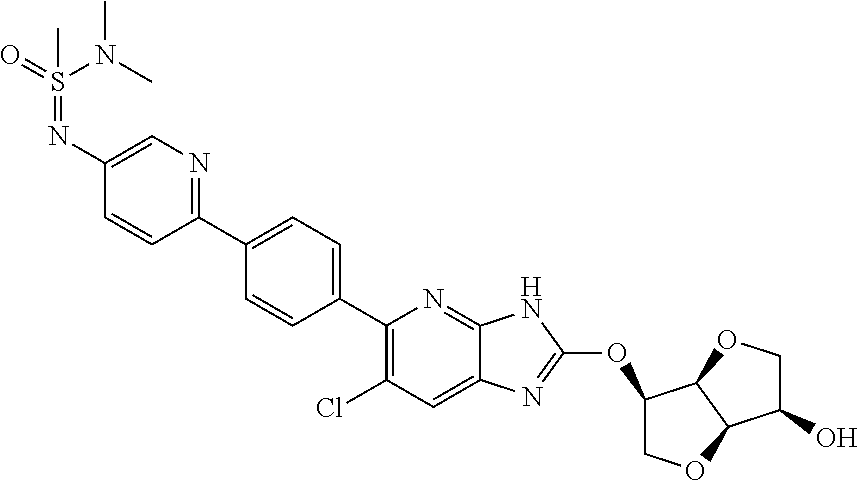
C1=C(N=S(=O)(C)N(C)C)C=CC(C2=CC=C(C3=C(Cl)C=C4C(=N3)NC(OC3COC5C3OCC5O)=N4)C=C2)=N1
